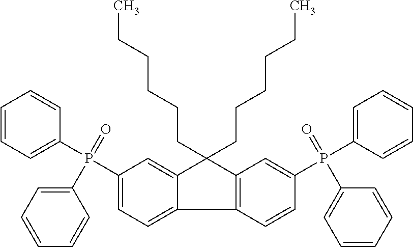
C1(P(C2=CC=CC=C2)(=O)C2=CC=CC=C2)=CC=C2C(=C1)C(CCCCCC)(CCCCCC)C1=C2C=CC(P(C2=CC=CC=C2)(=O)C2=CC=CC=C2)=C1
